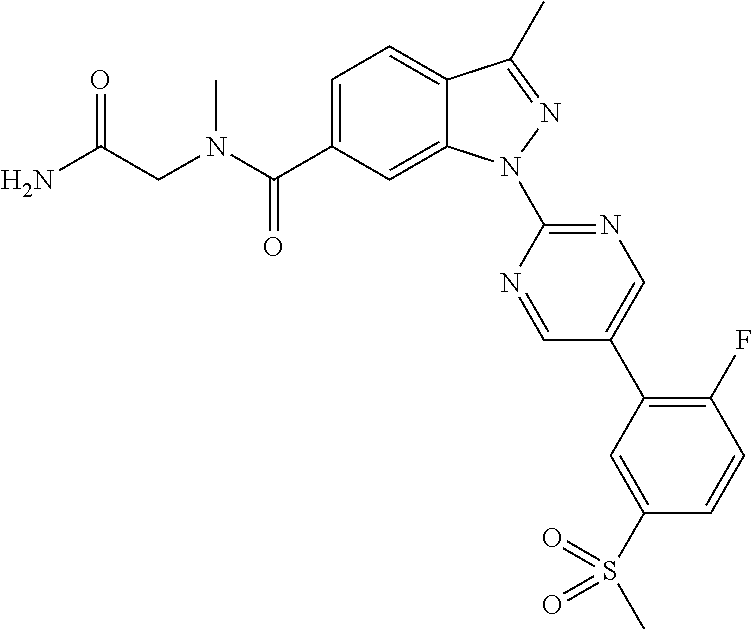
C12=CC=C(C(N(C)CC(N)=O)=O)C=C1N(C1=NC=C(C3=C(F)C=CC(S(=O)(C)=O)=C3)C=N1)N=C2C
